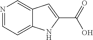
N1=CC=C2C(=C1)C=C(C(=O)O)N2
